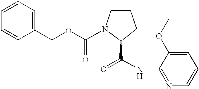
O(C(N1C(C(=O)NC2=NC=CC=C2OC)CCC1)=O)CC1=CC=CC=C1
